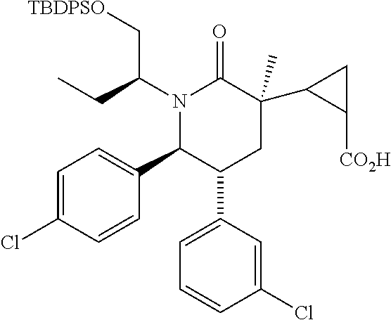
N1(C(CC)C[TBDPSO])C(C2=CC=C(Cl)C=C2)C(C2=CC=CC(Cl)=C2)CC(C)(C2C([CO2H])C2)C1=O
